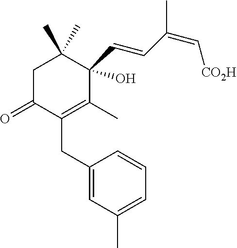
C1(CC2=C(C)C(C=CC(C)=C[CO2H])(O)C(C)(C)CC2=O)=CC(C)=CC=C1
